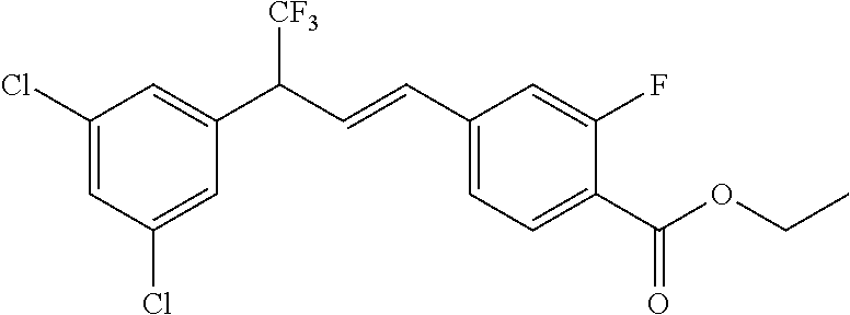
C1(C(=O)OCC)=CC=C(C=CC([CF3])C2=CC(Cl)=CC(Cl)=C2)C=C1F
